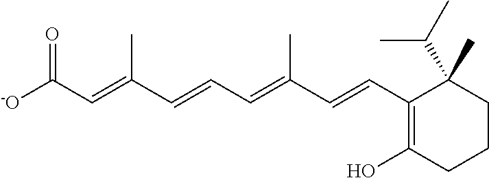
C(C=C(C=CC=C(C=CC1=C(O)CCCC1(C(C)C)C)C)C)([-O])=O
